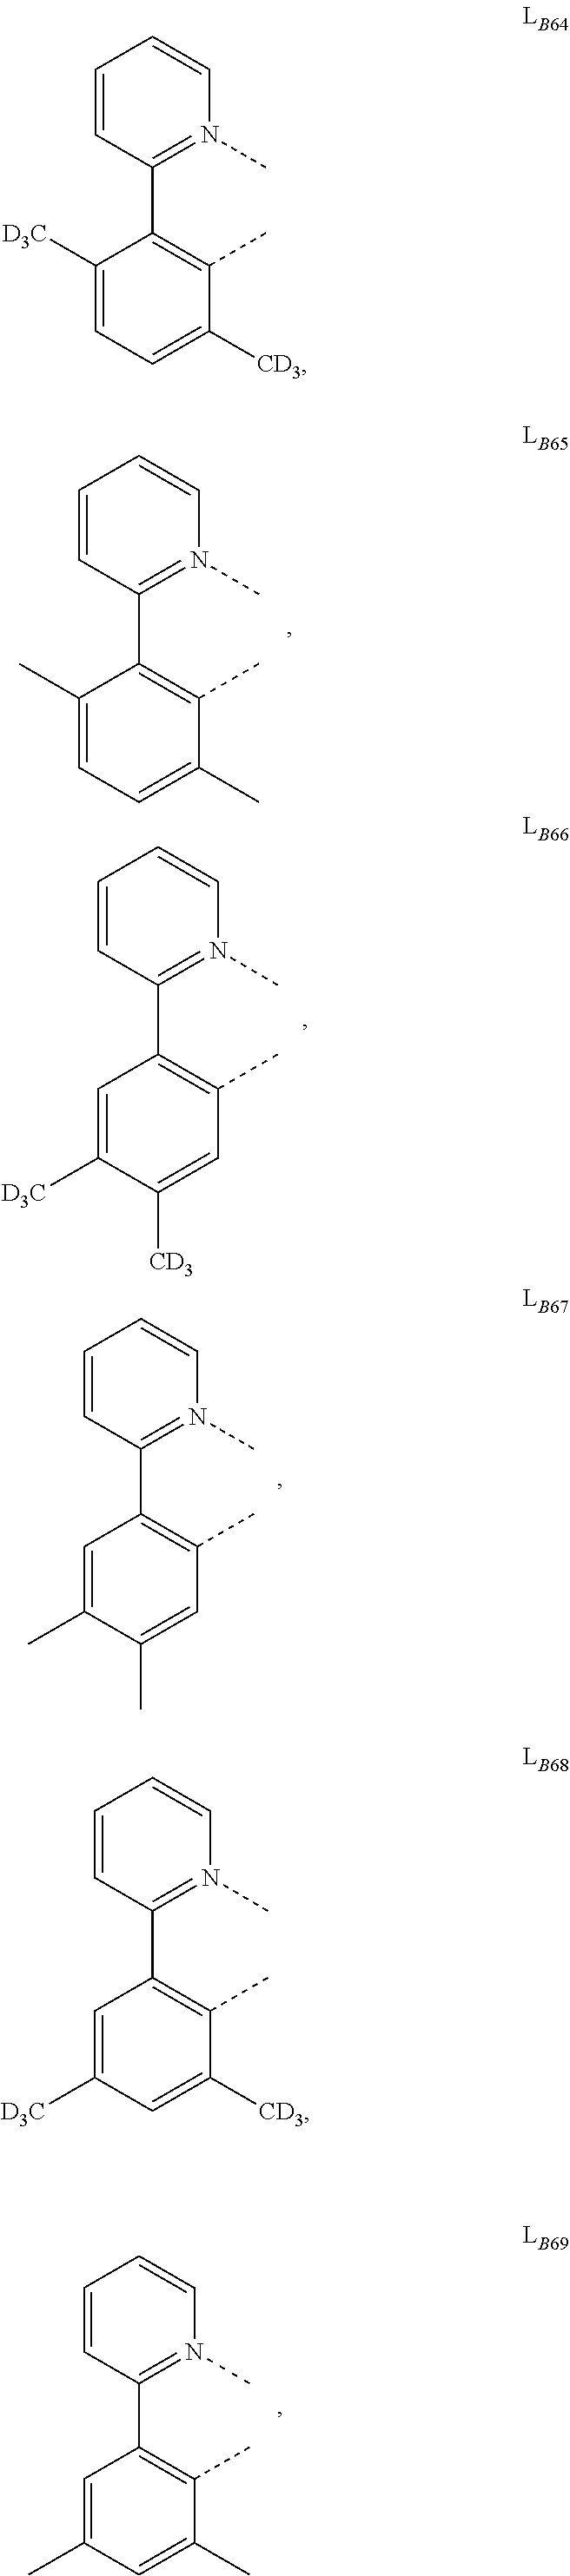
C1=C([CD3])C(C)=C(C2=N(C)C=CC=C2)C([D3C])=C1.C1=C(C)C(C)=C(C2=N(C)C=CC=C2)C(C)=C1.C1([CD3])=CC(C)=C(C2=N(C)C=CC=C2)C=C1[D3C].C1(C)=CC(C)=C(C2=N(C)C=CC=C2)C=C1C.C1=C([CD3])C(C)=C(C2=N(C)C=CC=C2)C=C1[D3C].C1=C(C)C(C)=C(C2=N(C)C=CC=C2)C=C1C
